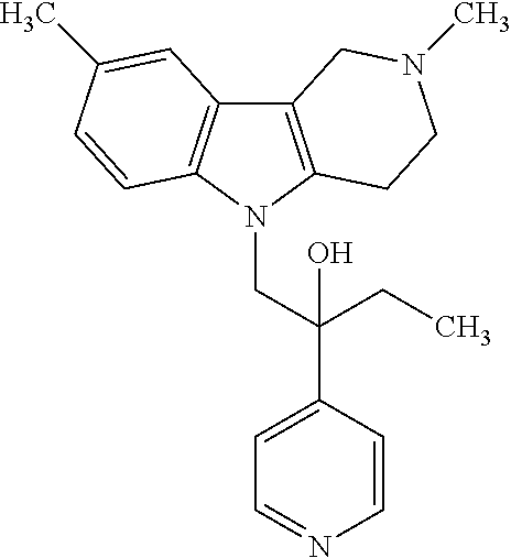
C12=C(N(CC(C3=CC=NC=C3)(CC)O)C3=C1C=C(C)C=C3)CCN(C)C2
